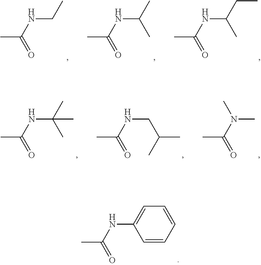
CC(NC1=CC=CC=C1)=O.CC(NCC)=O.CC(NC(C)C)=O.CC(NC(CC)C)=O.CC(NC(C)(C)C)=O.CC(NCC(C)C)=O.CC(N(C)C)=O
